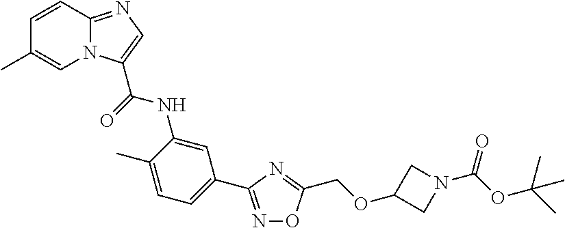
N1=C(C2=CC=C(C)C(NC(=O)C3=CN=C4N3C=C(C)C=C4)=C2)N=C(COC2CN(C(=O)OC(C)(C)C)C2)O1
